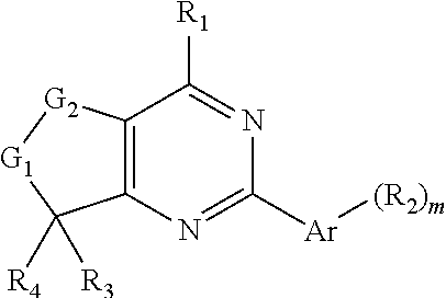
C12=C(N=C([Ar][(R2)m])N=C1[R1])C([R4])([R3])[G1][G2]2
